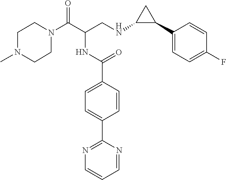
C1N(C(C(CNC2C(C3=CC=C(F)C=C3)C2)NC(C2=CC=C(C3=NC=CC=N3)C=C2)=O)=O)CCN(C)C1
